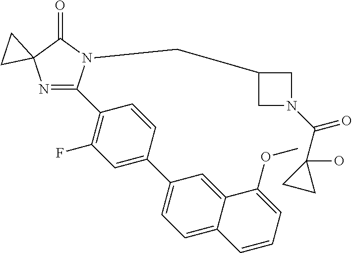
N1=C(C2=C(F)C=C(C3=CC=C4C(=C3)C(OC)=CC=C4)C=C2)N(CC2CN(C(C3(O)CC3)=O)C2)C(=O)C12CC2
